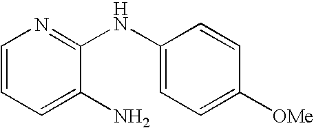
C1=CC=C(N)C(NC2=CC=C([OMe])C=C2)=N1
